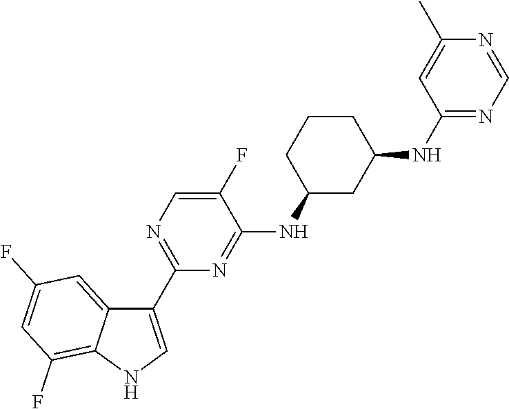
C1(C2=NC=C(F)C(NC3CC(NC4=NC=NC(C)=C4)CCC3)=N2)=CNC2=C(F)C=C(F)C=C12
